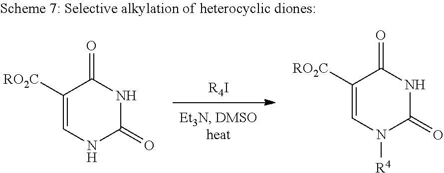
[R4I].C1([RO2C])=CNC(=O)NC1=O.C1([RO2C])=CN([R4])C(=O)NC1=O
